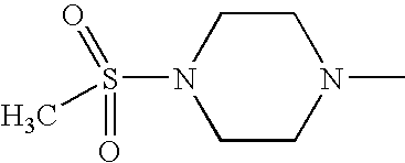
C1CN(C)CCN1S(C)(=O)=O
